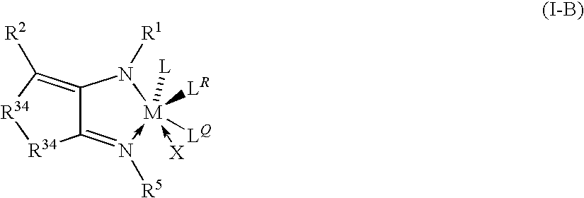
C12=N([R5])->[M]([LQ])([LR])([L])(-[X])N([R1])C1=C([R2])[R34][R34]2
